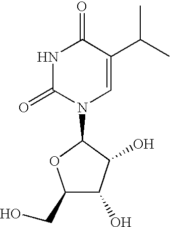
C1(CO)C(O)C(O)C(N2C=C(C(C)C)C(=O)NC2=O)O1
